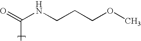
C(C)(=O)NCCCOC
